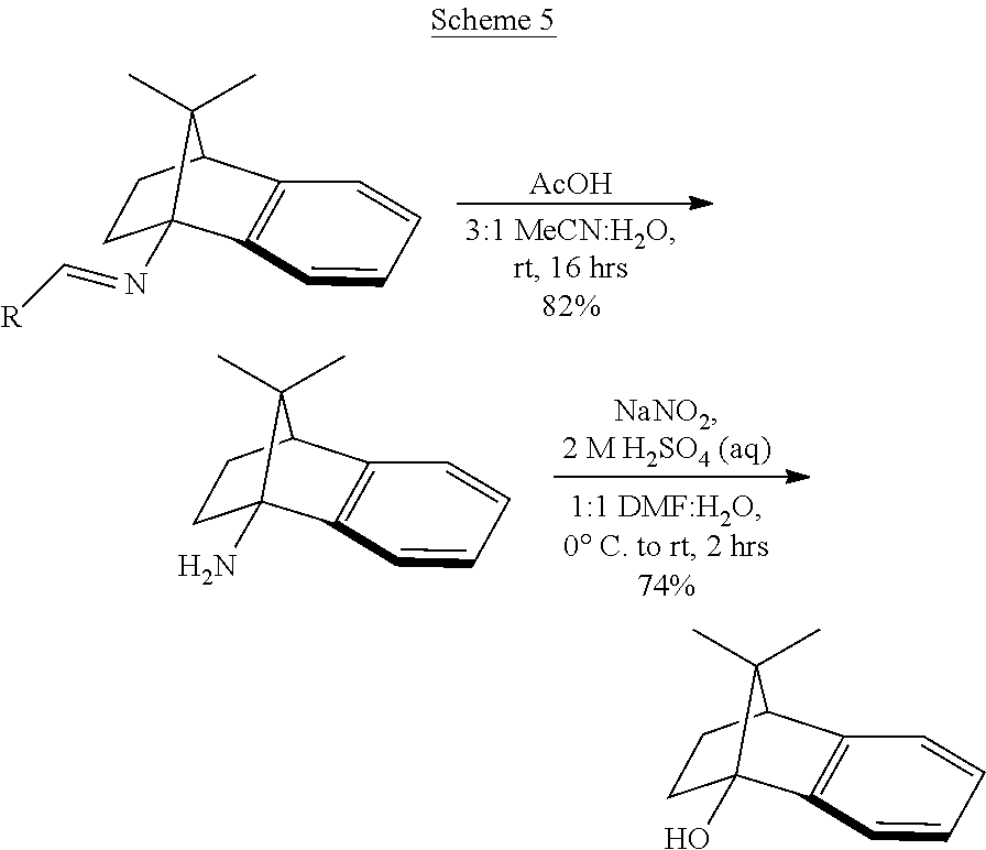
[AcOH].C1C2C3=C(C(N=C[R])(C1)C2(C)C)C=CC=C3.C1C2C3=C(C(N)(C1)C2(C)C)C=CC=C3.C1C2C3=C(C(O)(C1)C2(C)C)C=CC=C3
